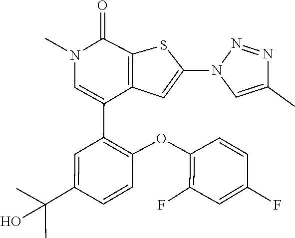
C1(F)=C(OC2=C(C3=CN(C)C(=O)C4=C3C=C(N3C=C(C)N=N3)S4)C=C(C(C)(C)O)C=C2)C=CC(F)=C1
